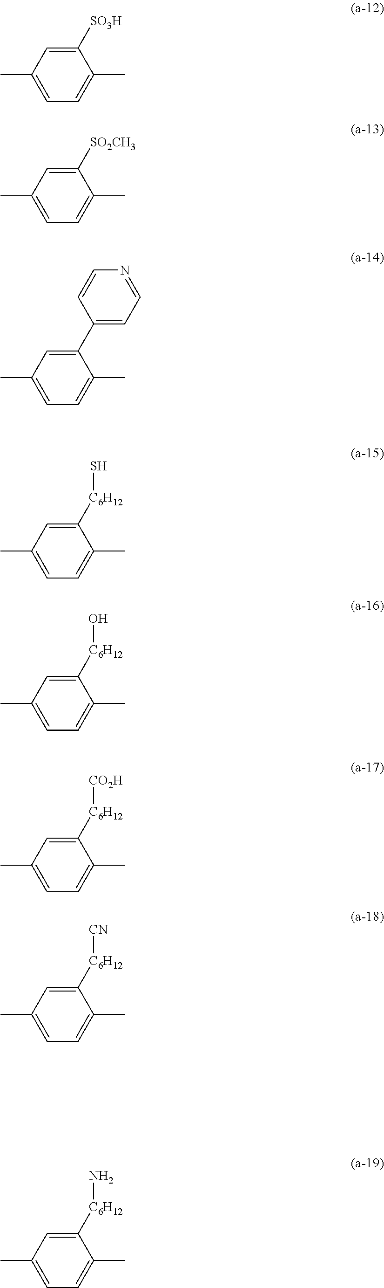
C1(C2=CC=NC=C2)=CC(C)=CC=C1C.C1([SO3H])=CC(C)=CC=C1C.C1([SO2CH3])=CC(C)=CC=C1C.C1([C6H12]S)=CC(C)=CC=C1C.C1([C6H12]O)=CC(C)=CC=C1C.C1([C6H12][CO2H])=CC(C)=CC=C1C.C1([C6H12]N)=CC(C)=CC=C1C.C1([C6H12][CN])=CC(C)=CC=C1C
